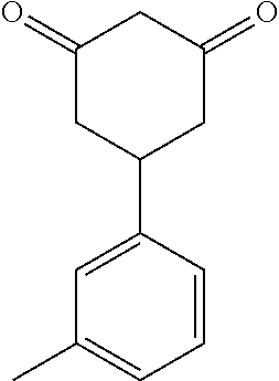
C1(=O)CC(C2=CC(C)=CC=C2)CC(=O)C1
